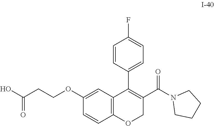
C1CN(C(C2=C(C3=CC=C(F)C=C3)C3=C(OC2)C=CC(OCCC(O)=O)=C3)=O)CC1
